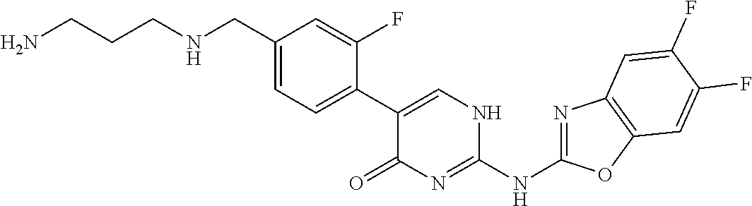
C1(C2=CC=C(CNCCCN)C=C2F)=CNC(NC2=NC3=C(O2)C=C(F)C(F)=C3)=NC1=O
